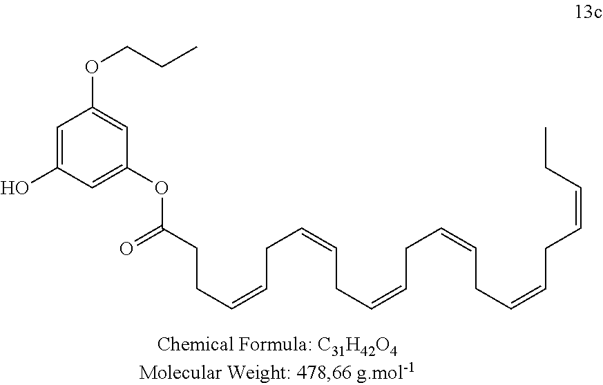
C1=C(O)C=C(OC(CCC=CCC=CCC=CCC=CCC=CCC=CCC)=O)C=C1OCCC
